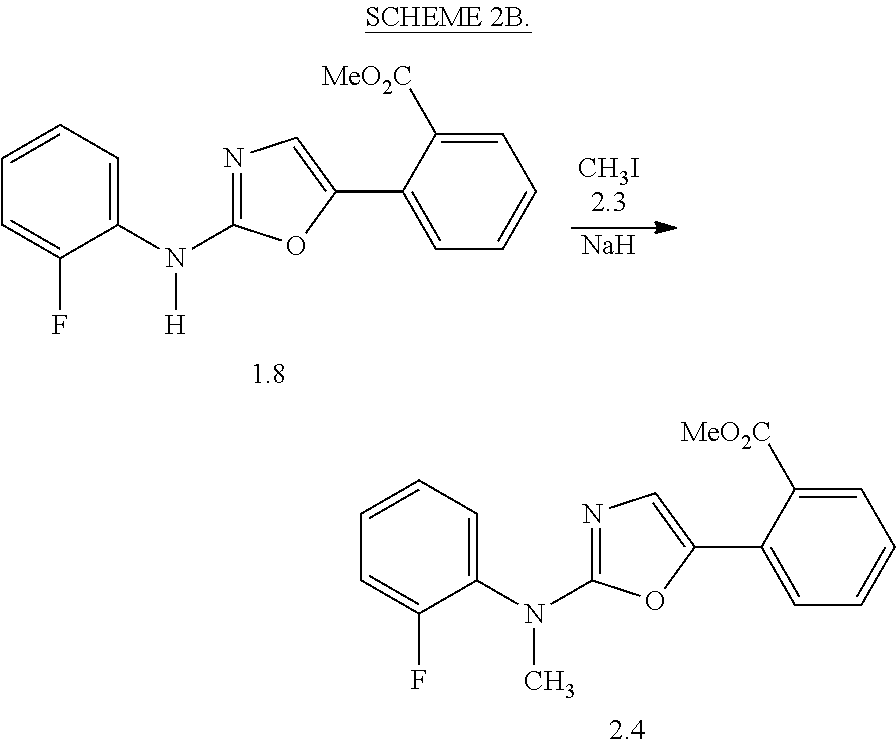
N1=C(N(C)C2=CC=CC=C2F)OC(C2=CC=CC=C2[MeO2C])=C1.N1=C(N([H])C2=CC=CC=C2F)OC(C2=CC=CC=C2[MeO2C])=C1.[Na]
